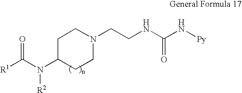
C1CN(CCNC(N[Py])=O)CCC1N(C([R1])=O)[R2]
